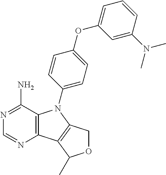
C12=C(C(N)=NC=N1)N(C1=CC=C(OC3=CC=CC(N(C)C)=C3)C=C1)C1=C2C(C)OC1
